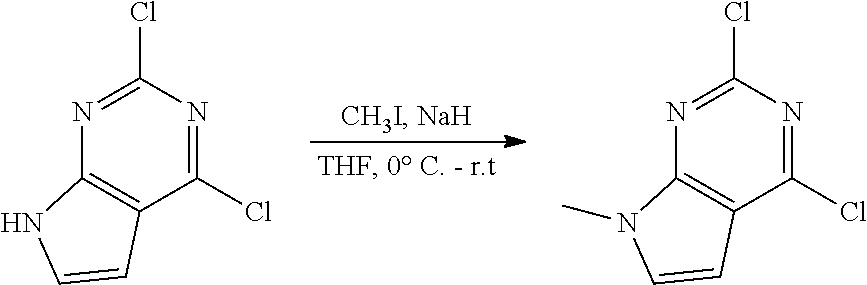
C1(Cl)=NC(Cl)=NC2=C1C=CN2.C1(Cl)=NC(Cl)=NC2=C1C=CN2C
